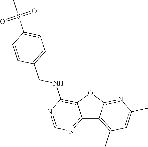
C12=NC=NC(NCC3=CC=C(S(C)(=O)=O)C=C3)=C1OC1=NC(C)=CC(C)=C21
